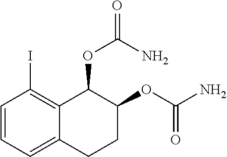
C1=CC=C2C(=C1I)C(OC(N)=O)C(OC(N)=O)CC2
